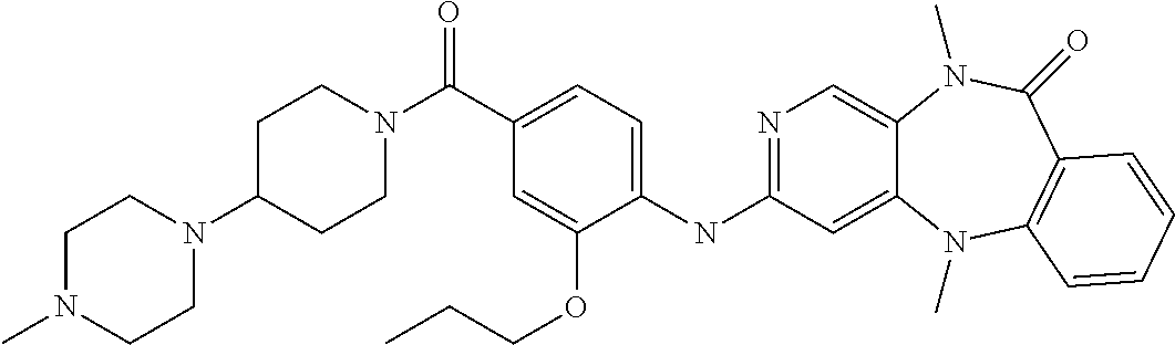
N1=C(NC2=CC=C(C(N3CCC(N4CCN(C)CC4)CC3)=O)C=C2OCCC)C=C2C(=C1)N(C)C(=O)C1=C(N2C)C=CC=C1
